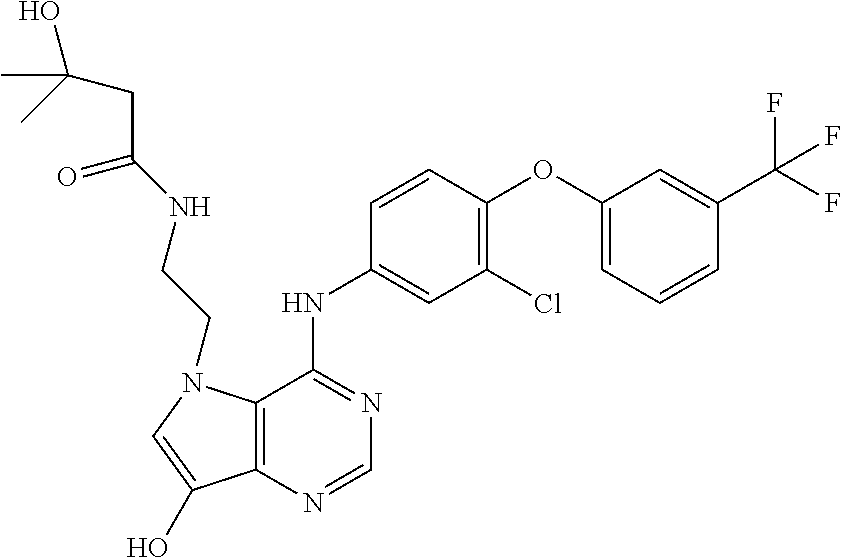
C12=C(N=CN=C1NC1=CC(Cl)=C(OC3=CC=CC(C(F)(F)F)=C3)C=C1)C(O)=CN2CCNC(CC(O)(C)C)=O
